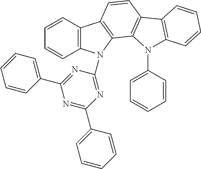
C1(C2=CC=CC=C2)=NC(N2C3=C(C=CC=C3)C3=C2C2=C(C=C3)C3=C(N2C2=CC=CC=C2)C=CC=C3)=NC(C2=CC=CC=C2)=N1
